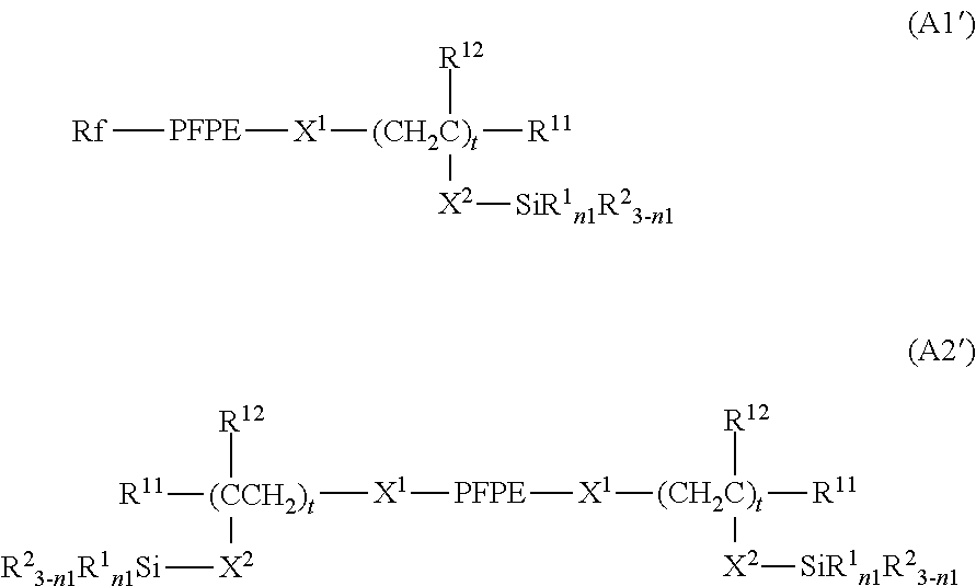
[PFPE]([X1][(CCH2)t]([R11])([R12])[X2][R23-n1R1n1Si])[X1][(CH2C)t]([R11])([R12])[X2][SiR1n1R23-n1].[PFPE]([Rf])[X1][(CH2C)t]([R11])([R12])[X2][SiR1n1R23-n1]
